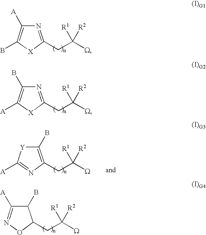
C1(B)=C([A])N=C(CC([W])([R1])[R2])[X]1.C1([A])=C(B)N=C(CC([W])([R1])[R2])[X]1.C1([A])=NC(CC([W])([R1])[R2])=C(B)[Y]1.N1=C([A])C(B)C(CC([W])([R1])[R2])O1
